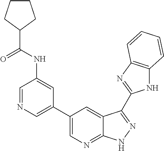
N1C2=C(N=C1C1=NNC3=NC=C(C4=CN=CC(NC(C5CCCC5)=O)=C4)C=C31)C=CC=C2
